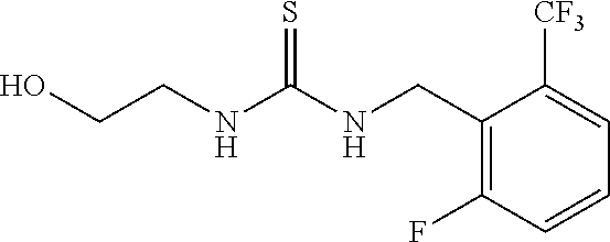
C1(CNC(NCCO)=S)=C(F)C=CC=C1[CF3]
